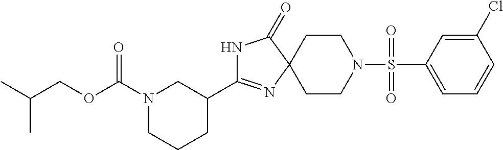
C1CN(S(=O)(=O)C2=CC=CC(Cl)=C2)CCC12N=C(C1CN(C(OCC(C)C)=O)CCC1)NC2=O
